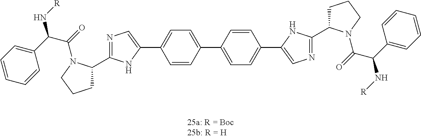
C1=CC(C2=CC=C(C3=CN=C(C4CCCN4C(=O)C(C4=CC=CC=C4)N[R])N3)C=C2)=CC=C1C1=CN=C(C2CCCN2C(=O)C(N[R])C2=CC=CC=C2)N1
